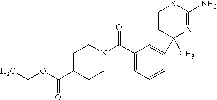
C1(C)(C2=CC(C(=O)N3CCC(C(=O)OCC)CC3)=CC=C2)N=C(N)SCC1
